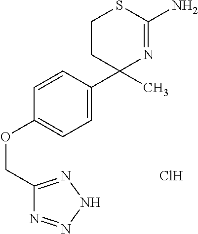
C1(COC2=CC=C(C3(C)N=C(N)SCC3)C=C2)=NNN=N1.Cl
